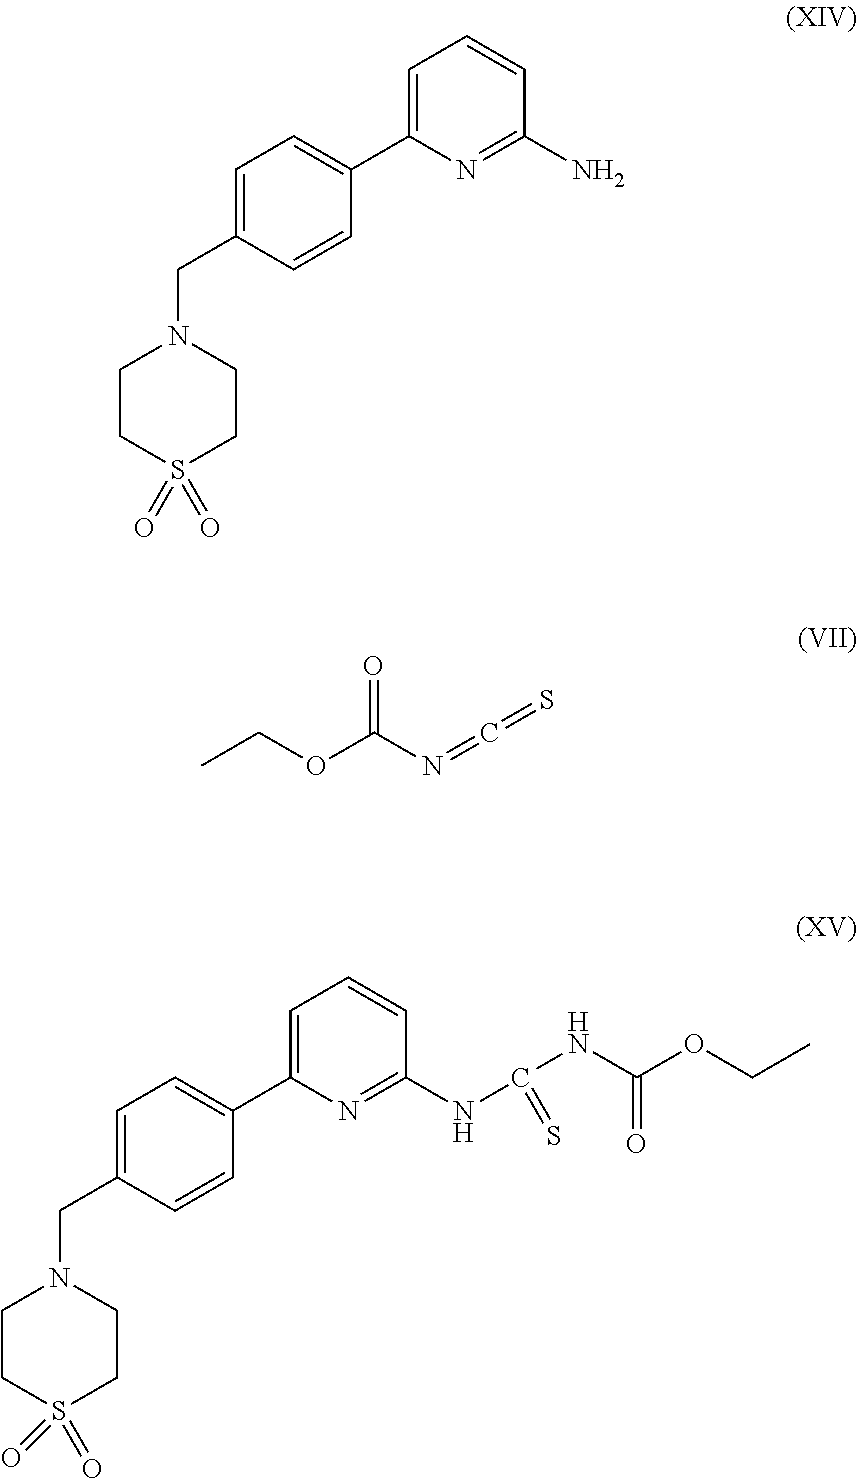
C1CS(=O)(=O)CCN1CC1=CC=C(C2=CC=CC(N)=N2)C=C1.C1CS(=O)(=O)CCN1CC1=CC=C(C2=CC=CC(NC(=S)NC(OCC)=O)=N2)C=C1.CCOC(N=C=S)=O
